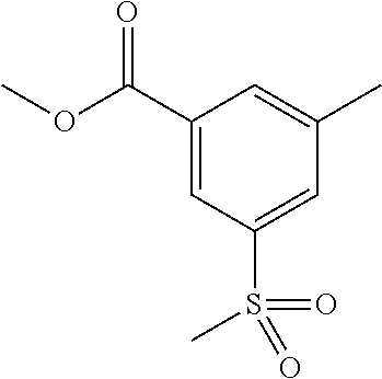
C1(C(=O)OC)=CC(S(C)(=O)=O)=CC(C)=C1
